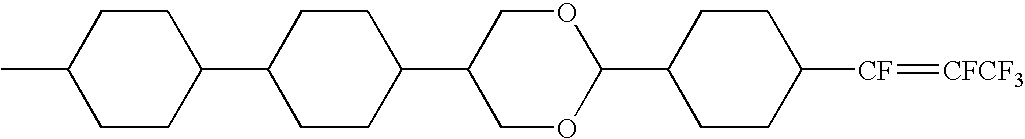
C1CC([CF]=[CFCF3])CCC1C1OCC(C2CCC(C3CCC(C)CC3)CC2)CO1
